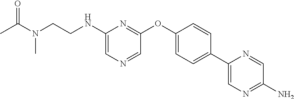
N(C1=CN=CC(OC2=CC=C(C3=CN=C(N)C=N3)C=C2)=N1)CCN(C(=O)C)C
